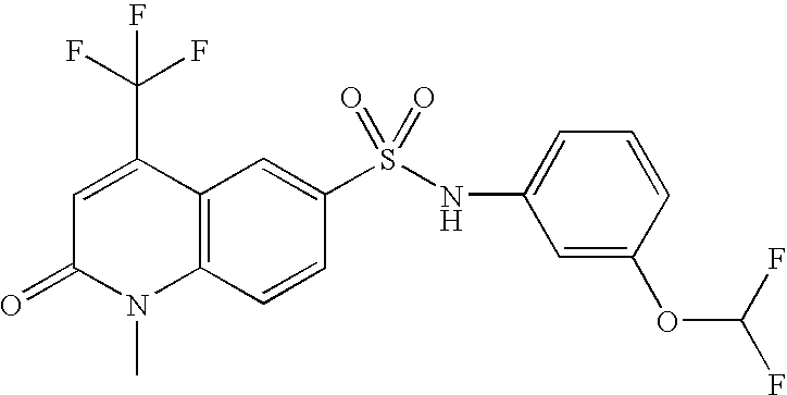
C12=C(C=CC(S(NC3=CC=CC(OC(F)F)=C3)(=O)=O)=C1)N(C)C(=O)C=C2C(F)(F)F
